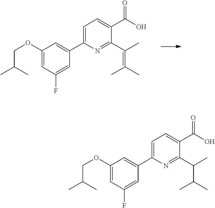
C1(OCC(C)C)=CC(F)=CC(C2=CC=C(C(O)=O)C(C(C)=C(C)C)=N2)=C1.C1(OCC(C)C)=CC(F)=CC(C2=CC=C(C(O)=O)C(C(C)C(C)C)=N2)=C1
